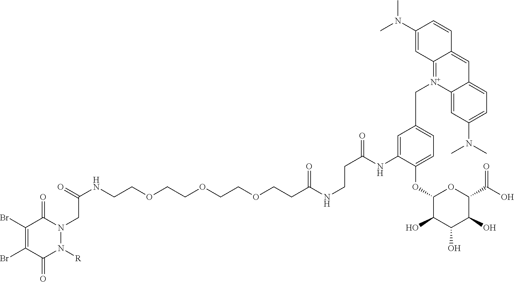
N(CCOCCOCCOCCC(NCCC(=O)NC1=CC(C[N+]2=C3C(=CC4=CC=C(N(C)C)C=C24)C=CC(N(C)C)=C3)=CC=C1OC1C(O)C(O)C(O)C(C(O)=O)O1)=O)C(=O)CN1C(=O)C(Br)=C(Br)C(=O)N1[R]
